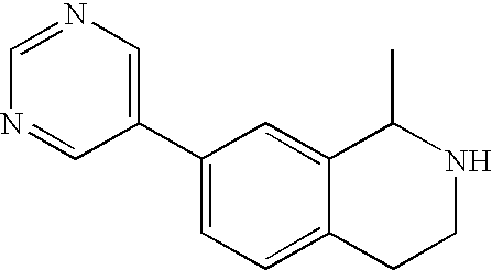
N1=CN=CC(C2=CC=C3C(=C2)C(C)NCC3)=C1
